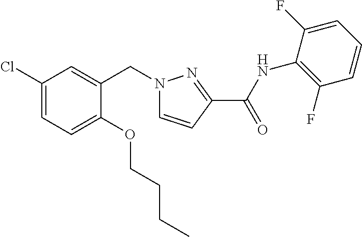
C1(Cl)=CC=C(OCCCC)C(CN2C=CC(C(NC3=C(F)C=CC=C3F)=O)=N2)=C1
